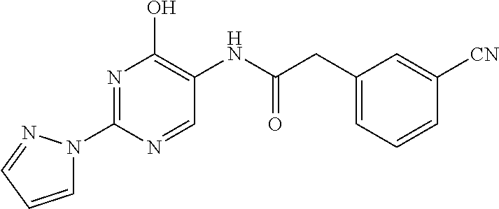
N1=C(N2C=CC=N2)N=CC(NC(CC2=CC=CC([CN])=C2)=O)=C1O
